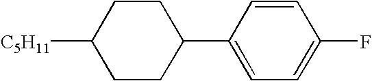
C1CC(C2=CC=C(F)C=C2)CCC1[C5H11]
